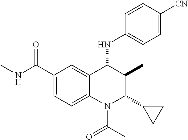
C1(C(=O)NC)=CC=C2C(=C1)C(NC1=CC=C([CN])C=C1)C(C)C(C1CC1)N2C(C)=O
